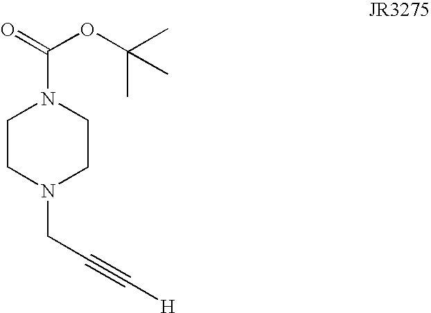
C1CN(CC#C[H])CCN1C(=O)OC(C)(C)C
